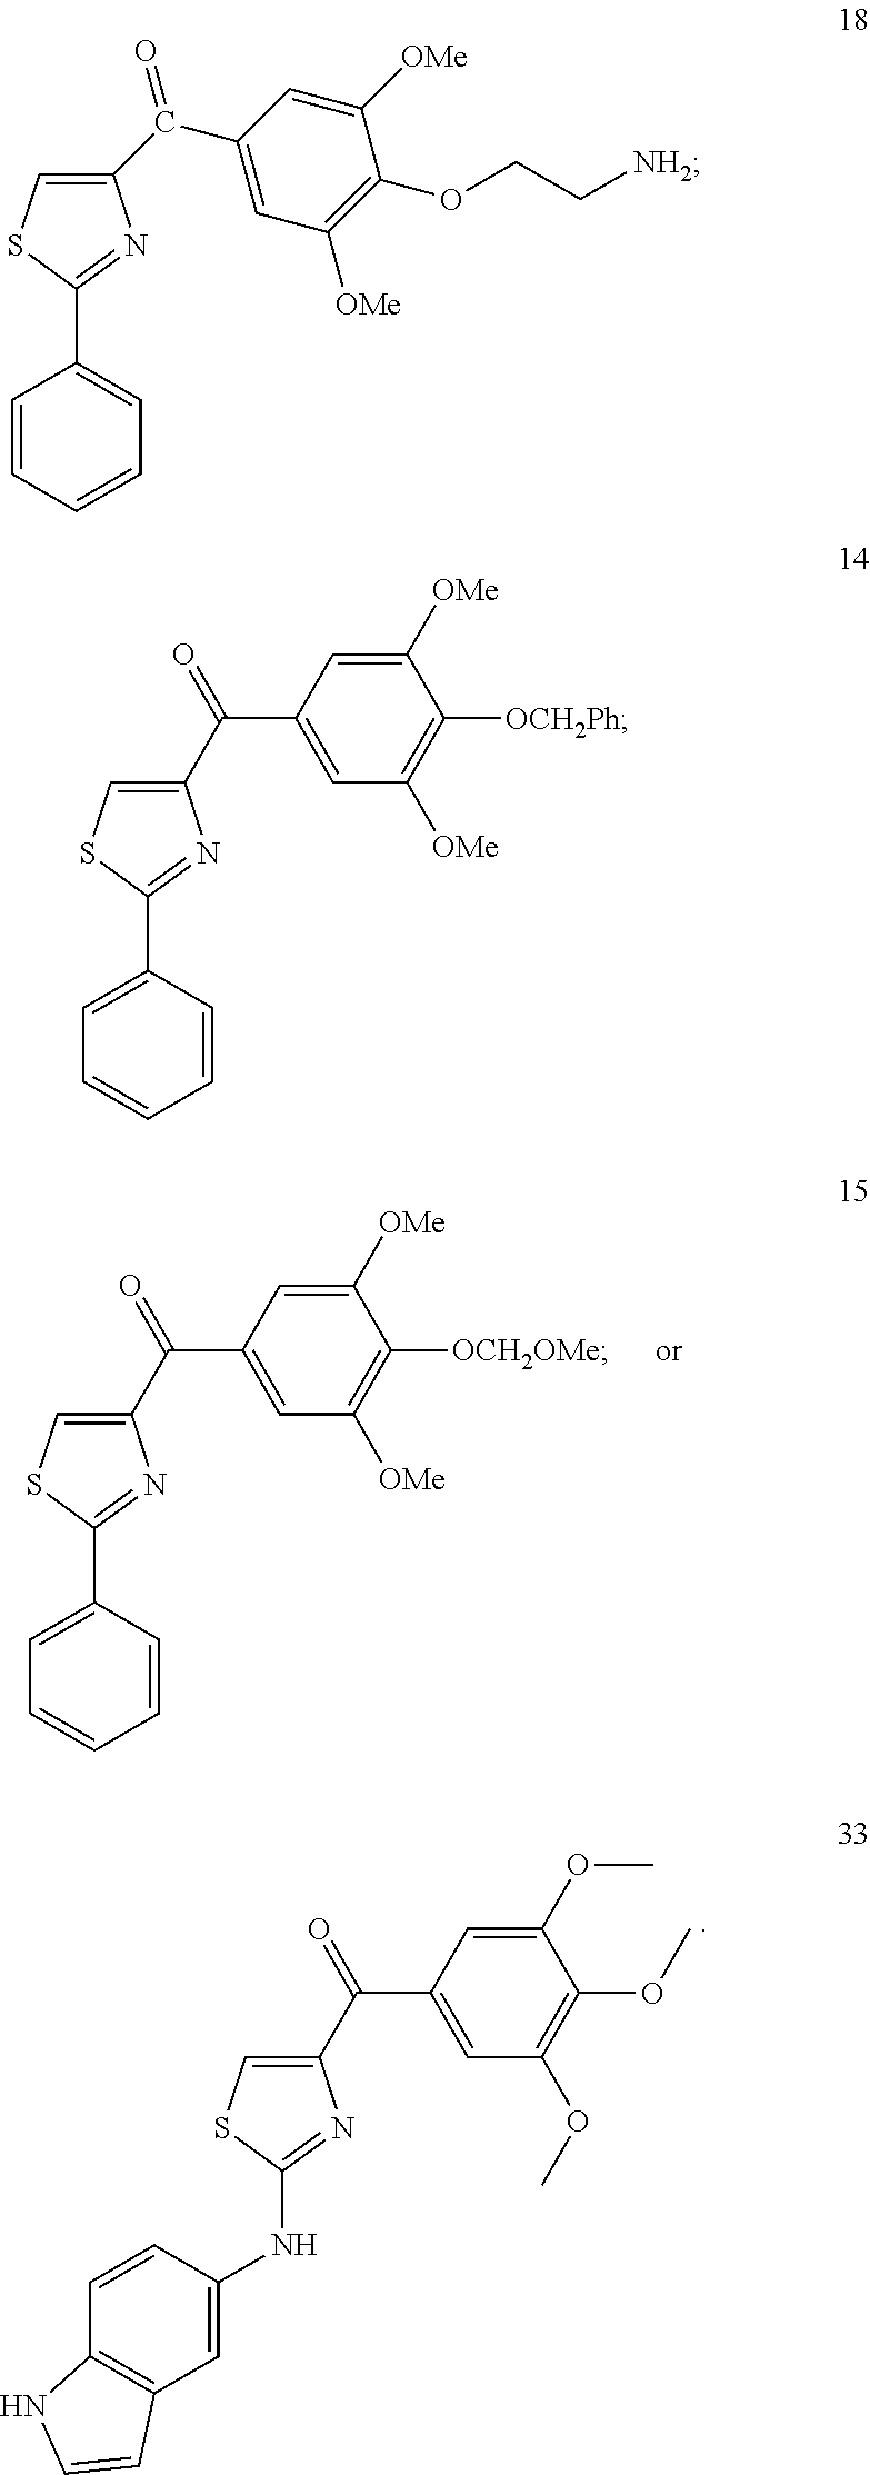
C1(C(C2=CC([OMe])=C([OCH2OMe])C([OMe])=C2)=O)=CSC(C2=CC=CC=C2)=N1.C1(C(C2=CC(OC)=C(OC)C(OC)=C2)=O)=CSC(NC2=CC3=C(C=C2)NC=C3)=N1.C1(C(C2=CC([OMe])=C(OCC[NH2])C([OMe])=C2)=O)=CSC(C2=CC=CC=C2)=N1.C1(C(C2=CC([OMe])=C([OCH2Ph])C([OMe])=C2)=O)=CSC(C2=CC=CC=C2)=N1
